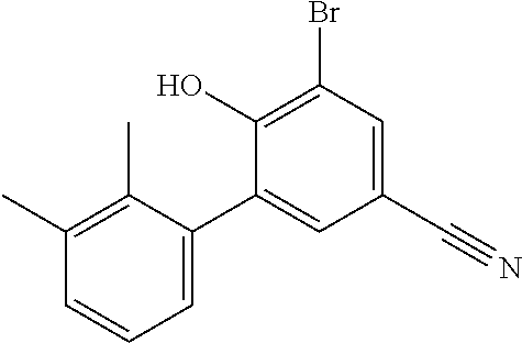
BrC1=C(O)C(C2=CC=CC(C)=C2C)=CC(C#N)=C1
